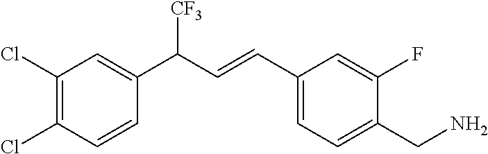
C1=CC(C(C=CC2=CC=C(CN)C(F)=C2)[CF3])=CC(Cl)=C1Cl
